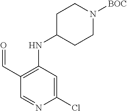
C1C(NC2=C(C=O)C=NC(Cl)=C2)CCN([BOC])C1
